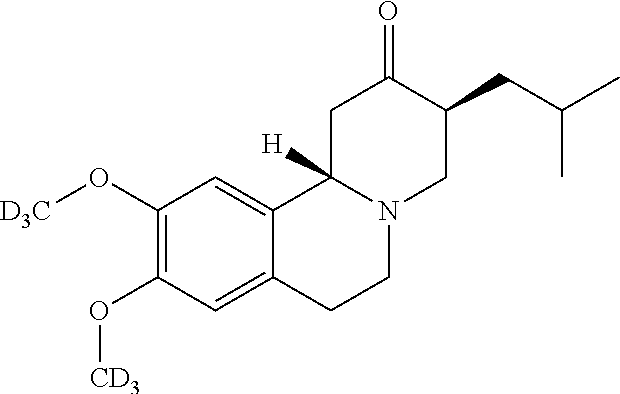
C1(O[D3C])=C(O[CD3])C=C2C(=C1)C1([H])N(CC2)CC(CC(C)C)C(=O)C1
